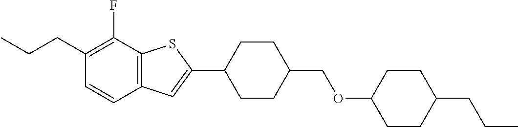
C(C1=C(F)C2=C(C=C1)C=C(C1CCC(COC3CCC(CCC)CC3)CC1)S2)CC
